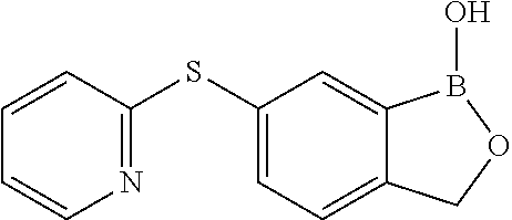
C1=CC(SC2=CC=C3C(=C2)B(O)OC3)=NC=C1
